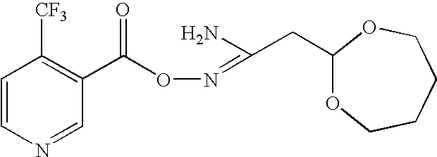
N1=CC(C(ON=C(CC2OCCCCO2)N)=O)=C([CF3])C=C1
